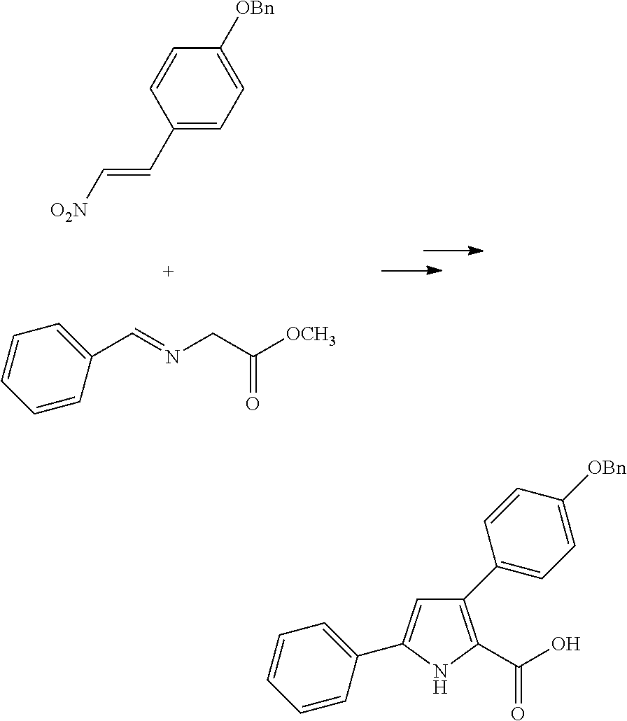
C(=CC1=CC=C([OBn])C=C1)[O2N].C1(C=NCC([OCH3])=O)=CC=CC=C1.C1(C2=CC=C([OBn])C=C2)=C(C(O)=O)NC(C2=CC=CC=C2)=C1
